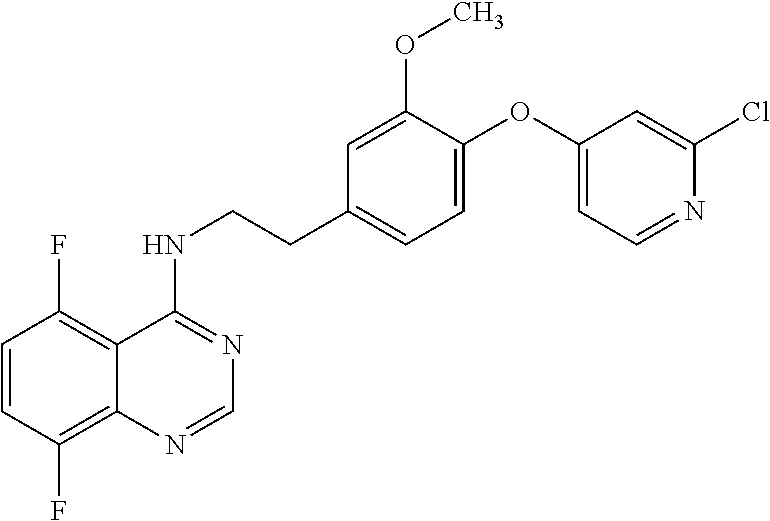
C1=CC(F)=C2C(=C1F)C(NCCC1=CC=C(OC3=CC=NC(Cl)=C3)C(OC)=C1)=NC=N2
